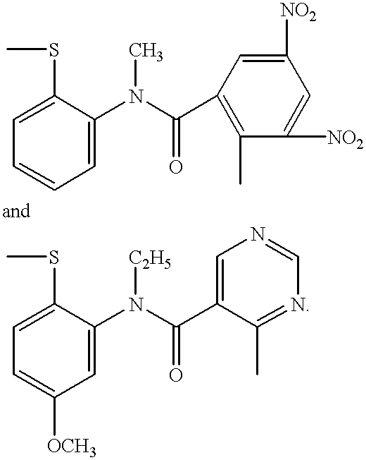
C1=C(N(C(C2=C(C)C([NO2])=CC([NO2])=C2)=O)C)C(SC)=CC=C1.C1=C(N(C(C2=CN=CN=C2C)=O)[C2H5])C(SC)=CC=C1[OCH3]
